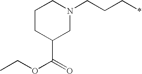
C1C(C(OCC)=O)CN(CCC*)CC1
